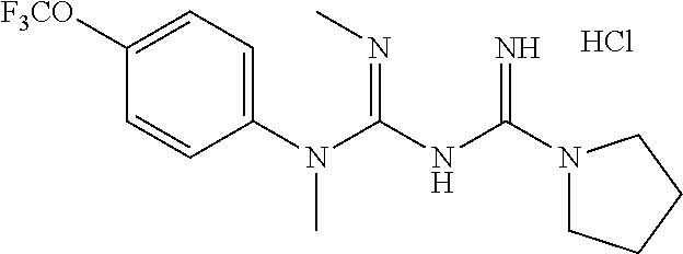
C1(N(C(NC(N2CCCC2)=N)=NC)C)=CC=C([F3CO])C=C1.Cl
